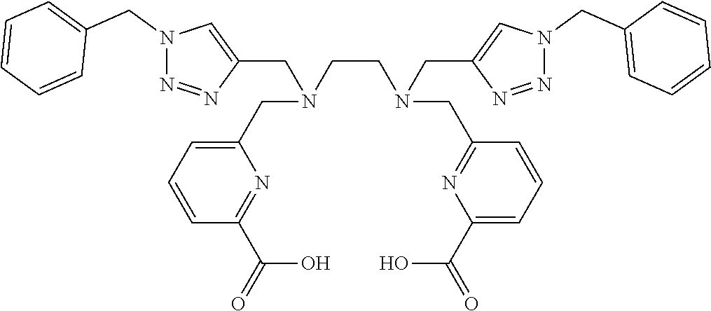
C1=CC(C(=O)O)=NC(CN(CCN(CC2=NC(C(=O)O)=CC=C2)CC2=CN(CC3=CC=CC=C3)N=N2)CC2=CN(CC3=CC=CC=C3)N=N2)=C1
